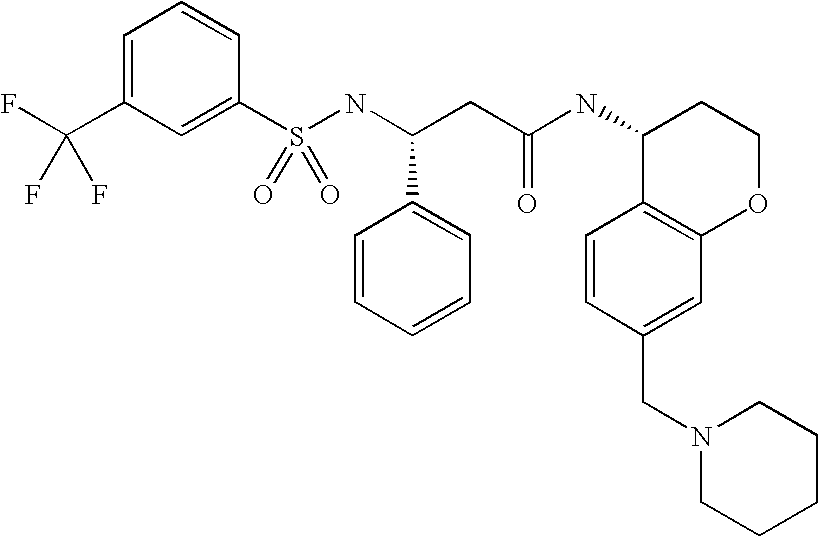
C1=C(C(F)(F)F)C=C(S(NC(CC(NC2C3=C(OCC2)C=C(CN2CCCCC2)C=C3)=O)C2=CC=CC=C2)(=O)=O)C=C1
